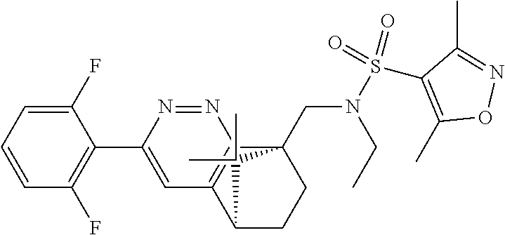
C1(F)=CC=CC(F)=C1C1=CC2=C(N=N1)C1(CN(S(C3=C(C)ON=C3C)(=O)=O)CC)CCC2C1(C)C
